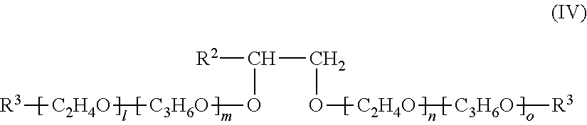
[R3][C2H4O][C3H6O]OC(CO[C2H4O][C3H6O][R3])[R2]
